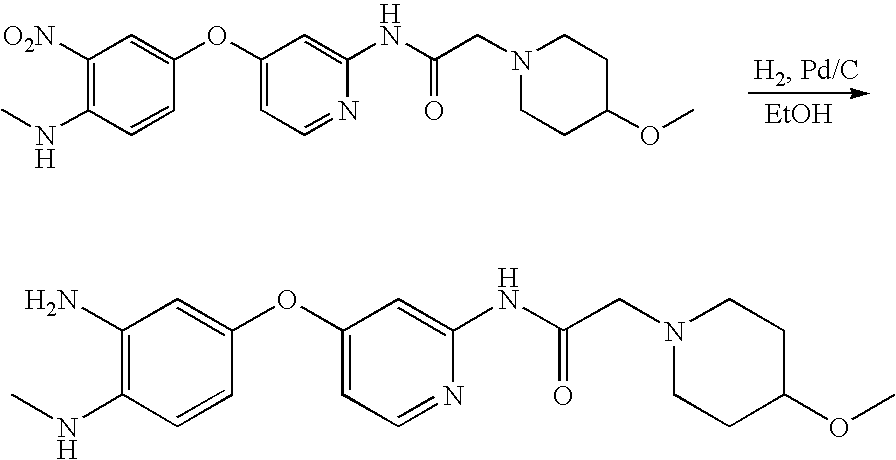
[EtOH].C1([O2N])=C(NC)C=CC(OC2=CC=NC(NC(CN3CCC(OC)CC3)=O)=C2)=C1.C1(N)=C(NC)C=CC(OC2=CC=NC(NC(CN3CCC(OC)CC3)=O)=C2)=C1
